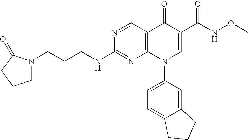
N1=CC2=C(N=C1NCCCN1CCCC1=O)N(C1=CC=C3C(=C1)CCC3)C=C(C(=O)NOC)C2=O
